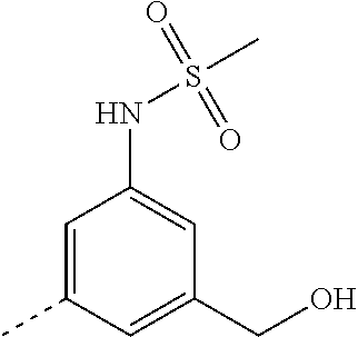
C1=C(C)C=C(CO)C=C1NS(=O)(=O)C
